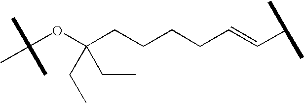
C(OC(CCCCC=CC(C)C)(CC)CC)(C)(C)C
